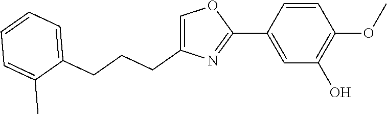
C1=CC(C2=NC(CCCC3=CC=CC=C3C)=CO2)=CC(O)=C1OC
